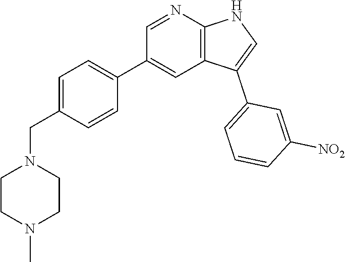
C1=C(CN2CCN(C)CC2)C=CC(C2=CC3=C(N=C2)NC=C3C2=CC=CC([NO2])=C2)=C1
